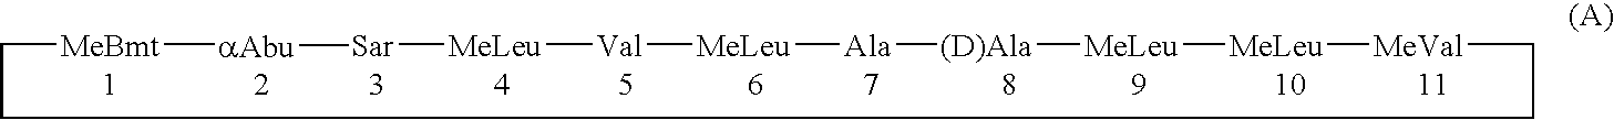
[MeBmt]1[aAbu][Sar][MeLeu][Val][MeLeu][Ala][(D)Ala][MeLeu][MeLeu][MeVal]CCCC1
